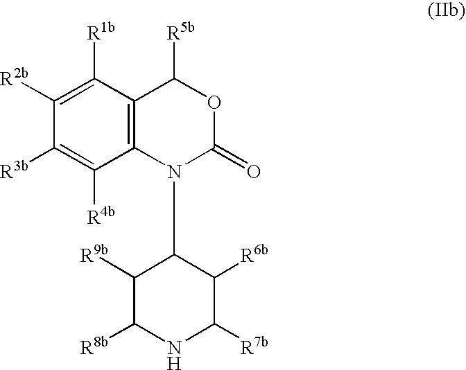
C1([R2b])=C([R1b])C2=C(C([R4b])=C1[R3b])N(C1C([R9b])C([R8b])NC([R7b])C1[R6b])C(=O)OC2[R5b]
